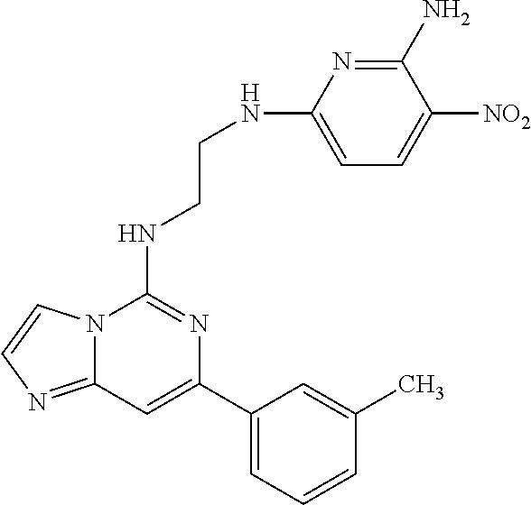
C12=NC=CN1C(NCCNC1=CC=C([NO2])C(N)=N1)=NC(C1=CC=CC(C)=C1)=C2
